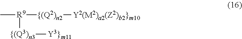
C[R9]([{(Q3)n3][Y3}m11])[{(Q2)n2][Y2(M2)a2(Z2)b2}m10]
